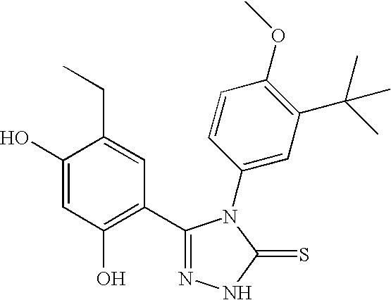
C1(C2=C(O)C=C(O)C(CC)=C2)=NNC(=S)N1C1=CC(C(C)(C)C)=C(OC)C=C1
